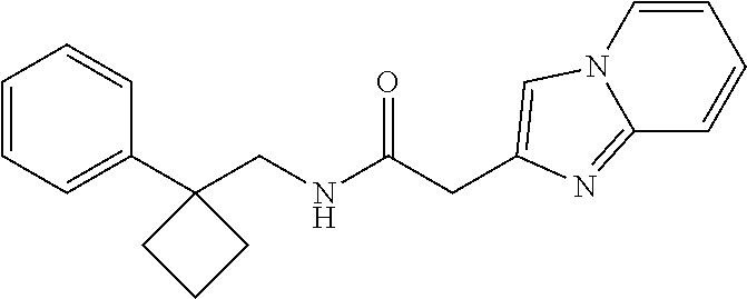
C1=C(C2(CNC(CC3=CN4C=CC=CC4=N3)=O)CCC2)C=CC=C1
